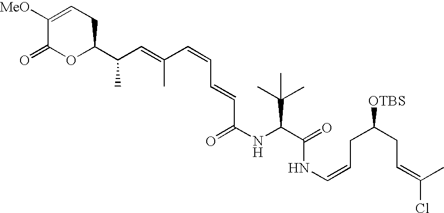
N(C(C(C)(C)C)C(NC=CCC(CC=C(Cl)C)[OTBS])=O)C(=O)C=CC=CC(=CC(C1CC=C([MeO])C(=O)O1)C)C
